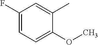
C1(F)=CC=C(OC)C(C)=C1
